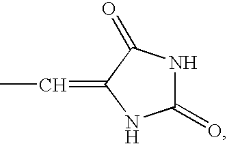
C1(=O)NC(=O)C(=CC)N1
